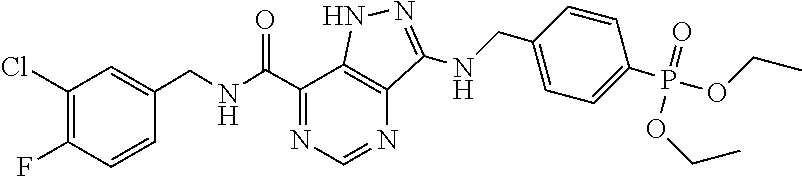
C1(Cl)=C(F)C=CC(CNC(C2=NC=NC3=C2NN=C3NCC2=CC=C(P(OCC)(=O)OCC)C=C2)=O)=C1
